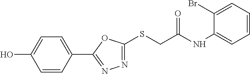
S(CC(NC1=CC=CC=C1Br)=O)C1=NN=C(C2=CC=C(O)C=C2)O1
